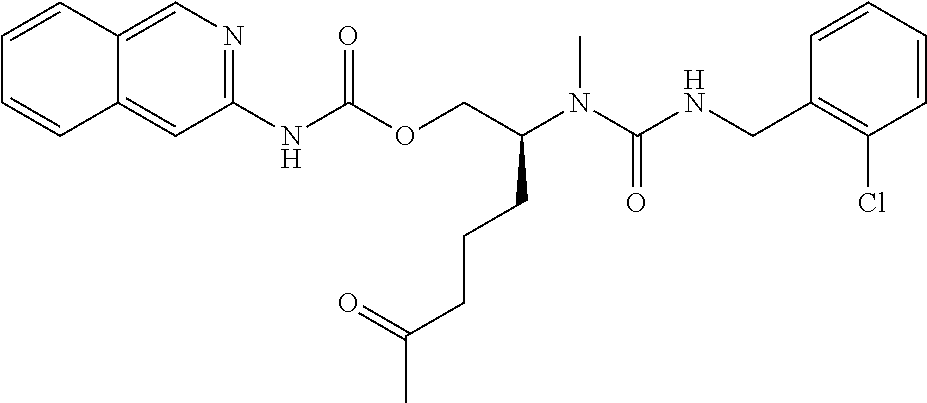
C1=CC(CNC(N(C(COC(NC2=NC=C3C(=C2)C=CC=C3)=O)CCCC(C)=O)C)=O)=C(Cl)C=C1
